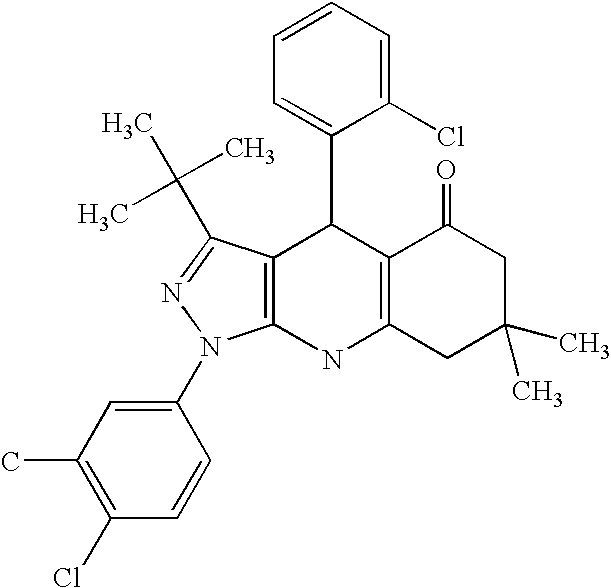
C12=C(NC3=C(C1C1=CC=CC=C1Cl)C(C(C)(C)C)=NN3C1=CC(C)=C(Cl)C=C1)CC(C)(C)CC2=O
